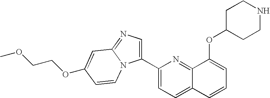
C1(C2=CC=C3C(=N2)C(OC2CCNCC2)=CC=C3)=CN=C2N1C=CC(OCCOC)=C2
